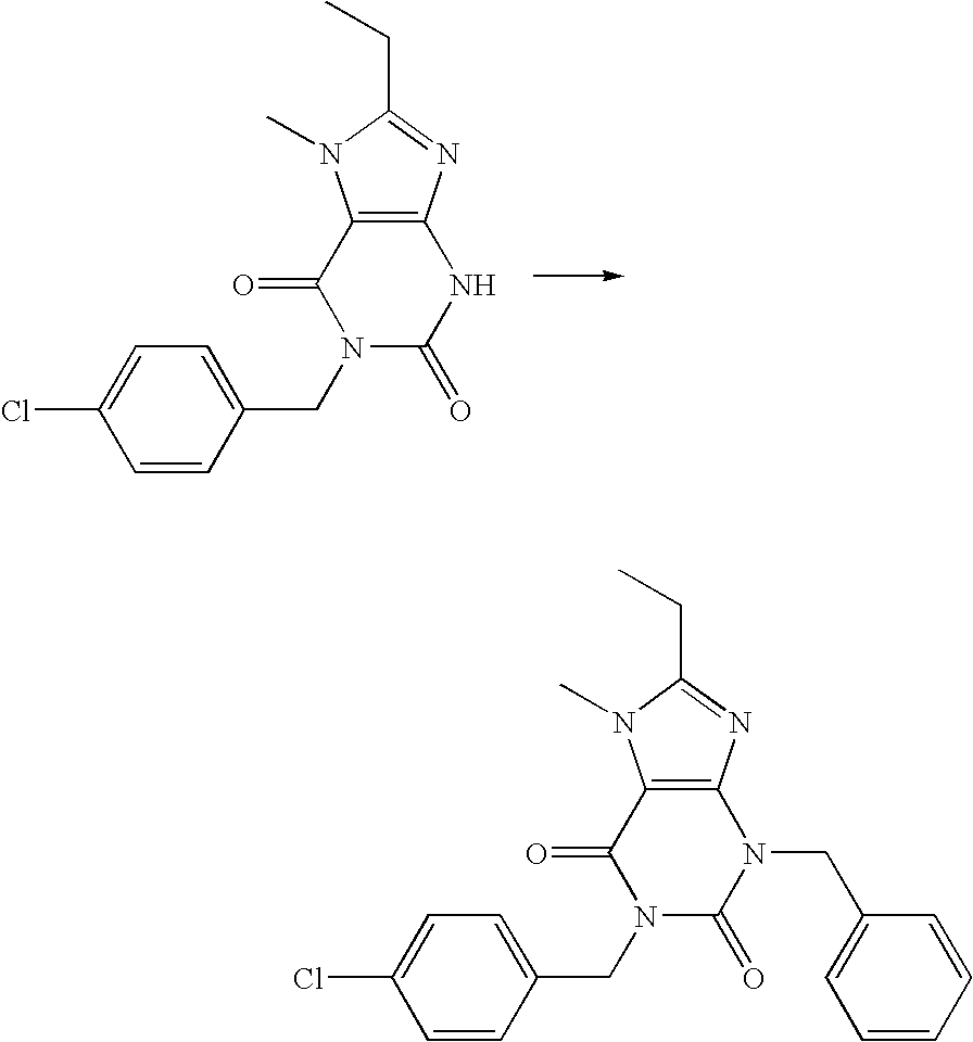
C12=C(N=C(CC)N1C)NC(=O)N(CC1=CC=C(Cl)C=C1)C2=O.C12=C(N=C(CC)N1C)N(CC1=CC=CC=C1)C(=O)N(CC1=CC=C(Cl)C=C1)C2=O
